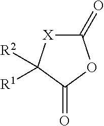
C1(=O)[X]C([R2])([R1])C(=O)O1
